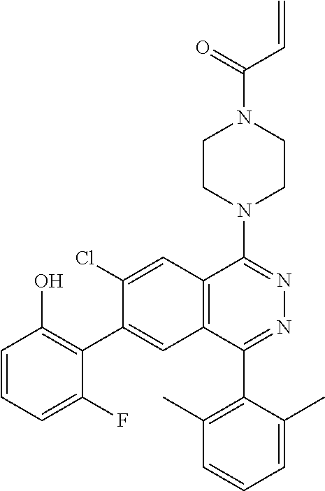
C1CN(C2=NN=C(C3=C(C)C=CC=C3C)C3=C2C=C(Cl)C(C2=C(O)C=CC=C2F)=C3)CCN1C(C=C)=O
